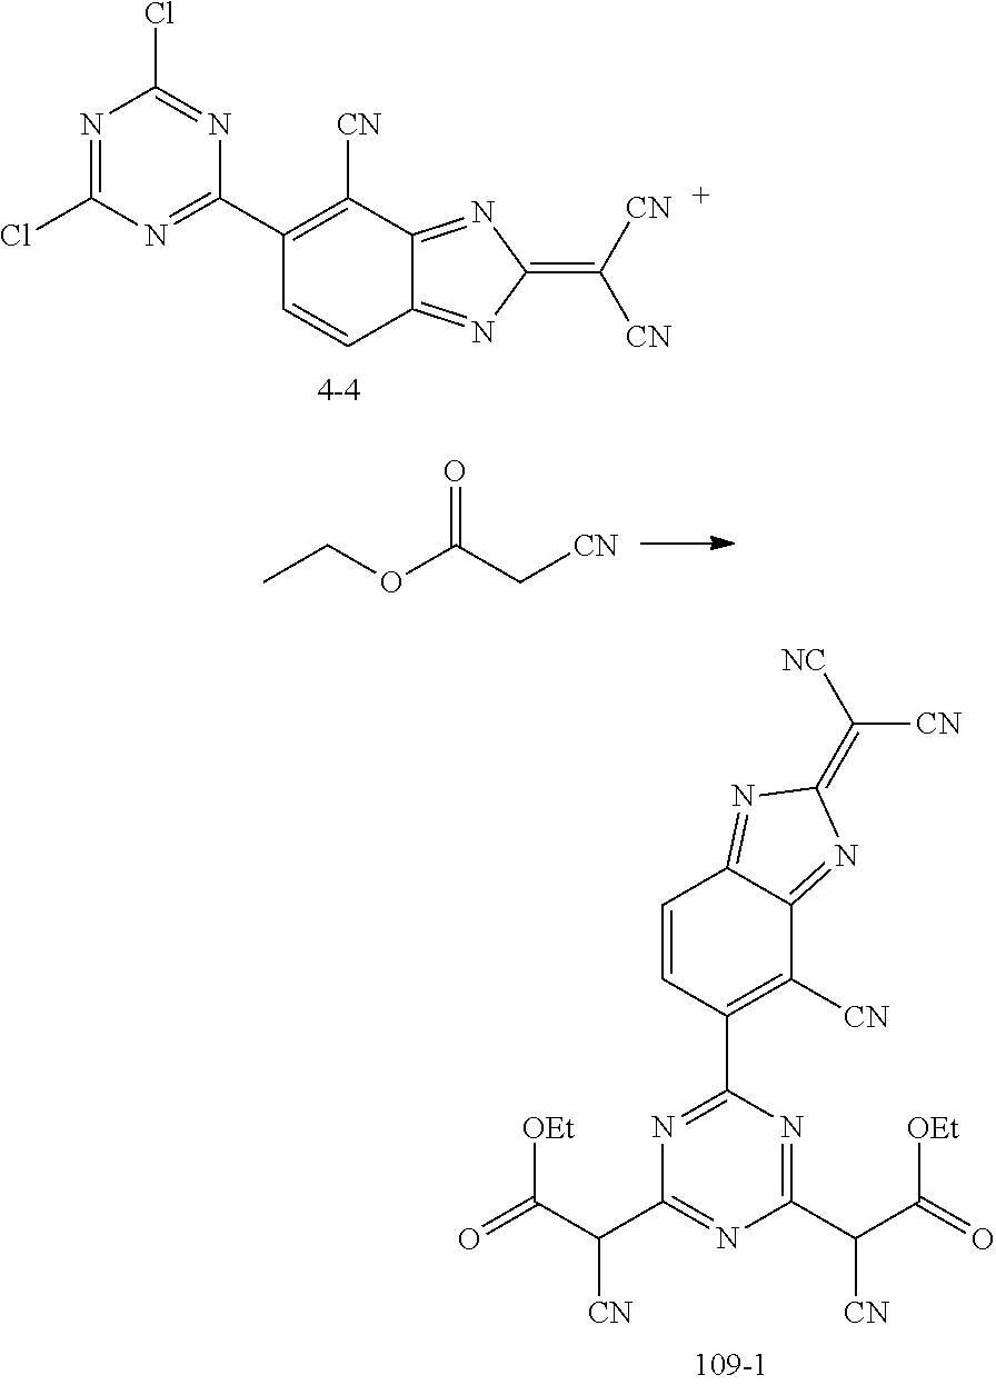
N1=C(Cl)N=C(C2=C([CN])C3=NC(=C([CN])[CN])N=C3C=C2)N=C1Cl.CCOC(C[CN])=O.C1(C(C(=O)[OEt])[CN])=NC(C(C(=O)[OEt])[CN])=NC(C2=C([CN])C3=NC(=C([CN])[NC])N=C3C=C2)=N1
